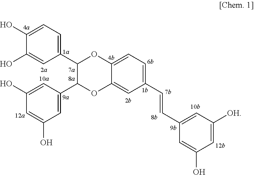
C1(O)=CC=C(C2C(C3=CC(O)=CC(O)=C3)OC3=CC(C=CC4=CC([OH])=CC(O)=C4)=CC=C3O2)C=C1O
